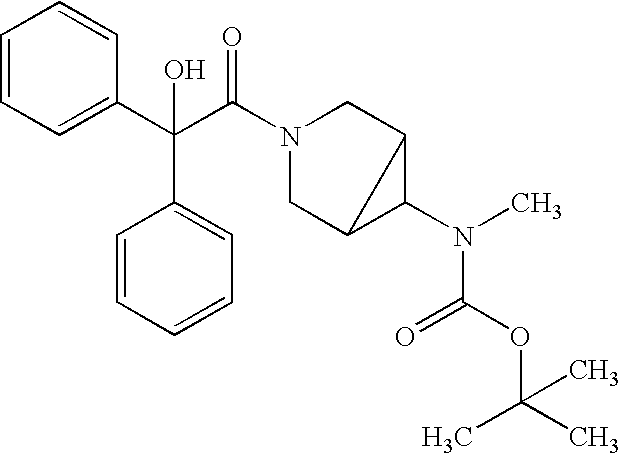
C1=CC=C(C(C(N2CC3C(N(C(OC(C)(C)C)=O)C)C3C2)=O)(C2=CC=CC=C2)O)C=C1
